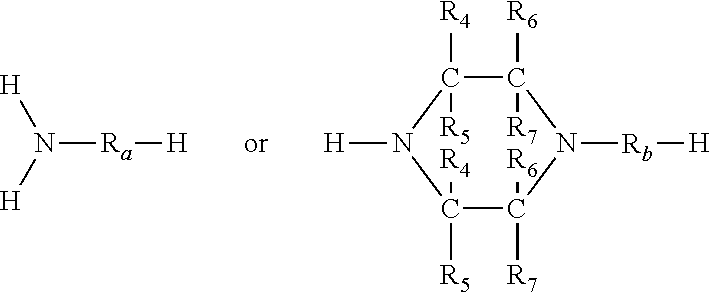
C1([R4])([R5])C([R6])([R7])N([Rb][H])C([R7])([R6])C([R5])([R4])N1[H].[H]N([H])[Ra][H]
